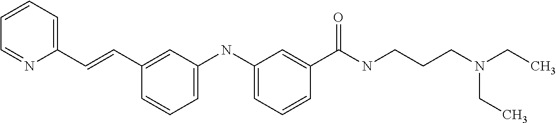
C(C1=CC=CC=N1)=CC1=CC(NC2=CC=CC(C(NCCCN(CC)CC)=O)=C2)=CC=C1
